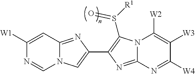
C1([W1])=CC2=NC(C3=C(S([R1])=O)N4C(=N3)N=C([W4])C([W3])=C4[W2])=CN2C=N1
